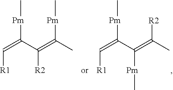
C([R1])=C(C([R2])=C(C)[Pm]C)[Pm]C.C([R1])=C(C([Pm]C)=C(C)[R2])[Pm]C
